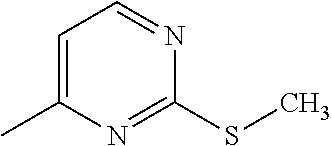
C1=C(C)N=C(SC)N=C1
